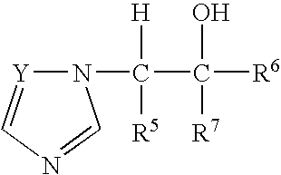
[Y]1=CN=CN1C(C([R6])(O)[R7])([H])[R5]
